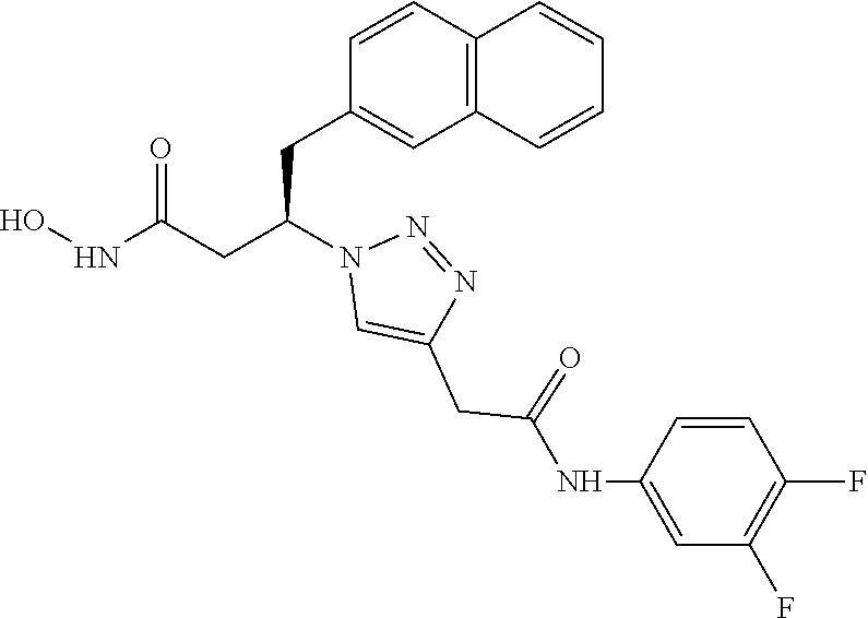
C1(CC(CC(NO)=O)N2C=C(CC(NC3=CC(F)=C(F)C=C3)=O)N=N2)=CC2=C(C=C1)C=CC=C2
